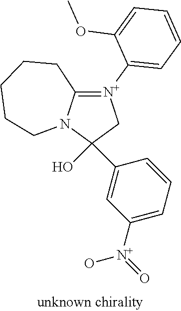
C1(O)(C2=CC([N+](O)=O)=CC=C2)C[N+](C2=CC=CC=C2OC)=C2N1CCCCC2
